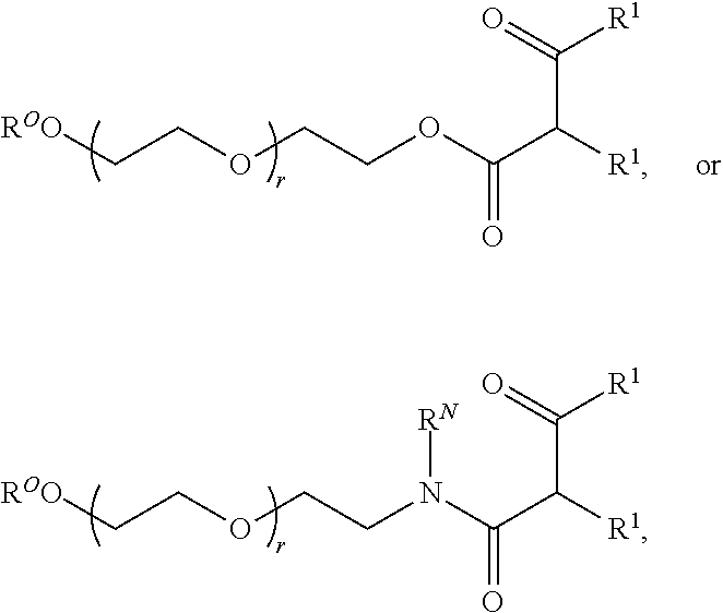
[ROO]CCOCCOC(C([R1])C(=O)[R1])=O.[ROO]CCOCCN(C(C([R1])C(=O)[R1])=O)[RN]
